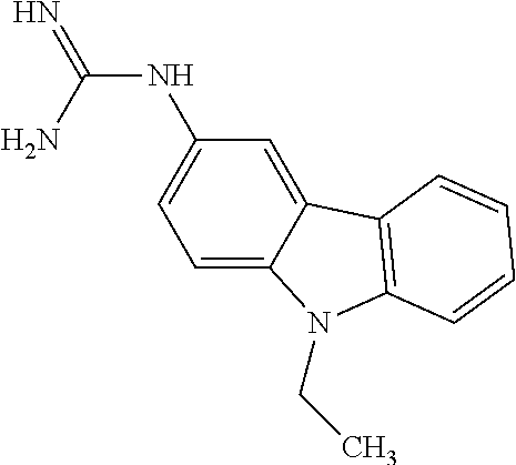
N(C(=N)N)C1=CC=C2C(=C1)C1=C(N2CC)C=CC=C1
